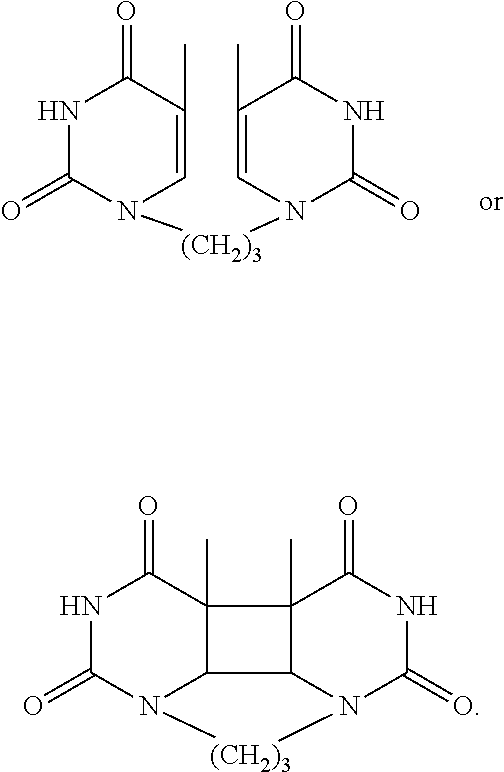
N1C(=O)N([(CH2)3]N2C=C(C)C(=O)NC2=O)C=C(C)C1=O.N1C(=O)N2C3C(C)(C1=O)C1(C)C3N(C(=O)NC1=O)[(CH2)3]2
